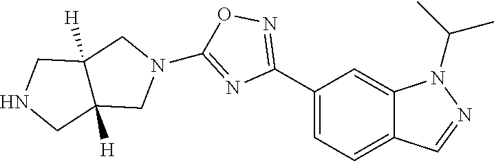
C1(C2=NOC(N3CC4([H])C([H])(C3)CNC4)=N2)=CC=C2C(=C1)N(C(C)C)N=C2
